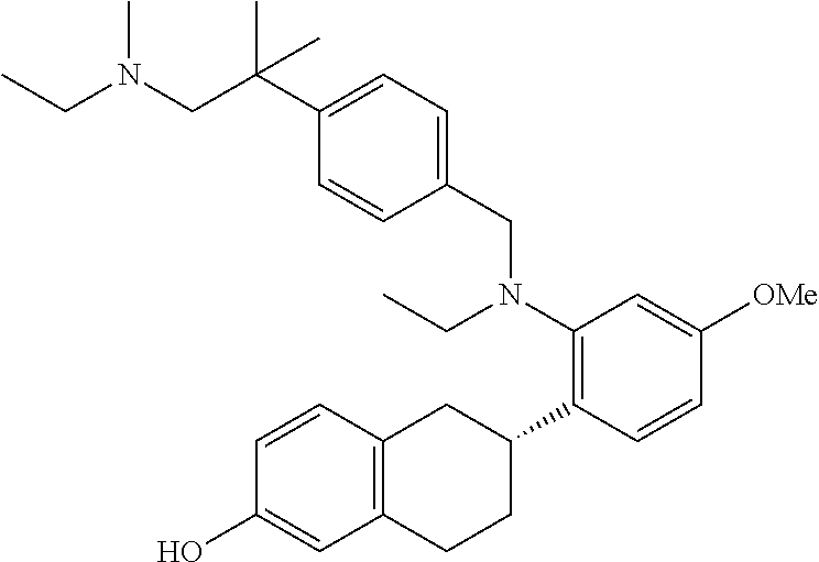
C(N(CC(C1=CC=C(CN(C2=C(C3CC4=C(CC3)C=C(O)C=C4)C=CC([OMe])=C2)CC)C=C1)(C)C)C)C
